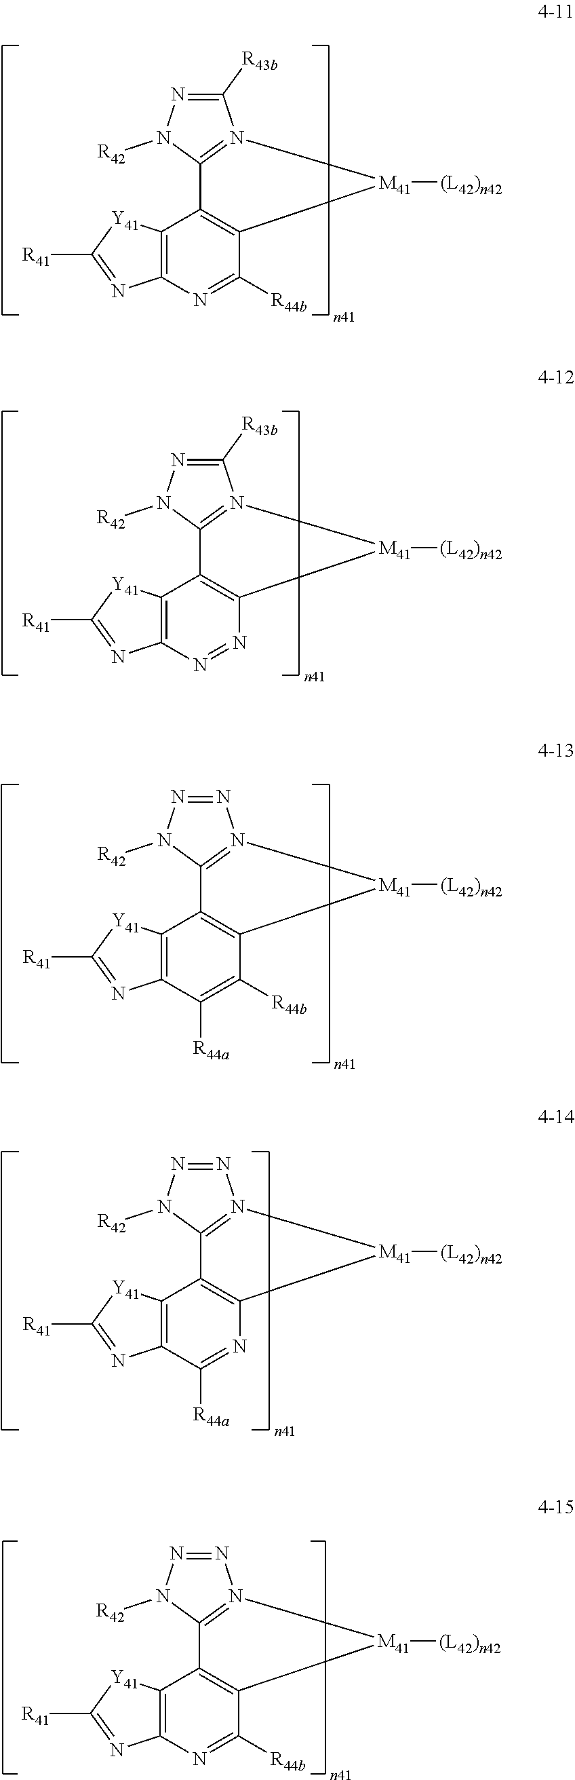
C1([R43b])=NN([R42])C2=N1[M41]([(L42)n42])C1=C2C2=C(N=C1[R44b])N=C([R41])[Y41]2.C1([R43b])=NN([R42])C2=N1[M41]([(L42)n42])C1=C2C2=C(N=N1)N=C([R41])[Y41]2.N1=NN([R42])C2=N1[M41]([(L42)n42])C1=C2C2=C(C([R44a])=C1[R44b])N=C([R41])[Y41]2.N1=NN([R42])C2=N1[M41]([(L42)n42])C1=C2C2=C(C([R44a])=N1)N=C([R41])[Y41]2.N1=NN([R42])C2=N1[M41]([(L42)n42])C1=C2C2=C(N=C1[R44b])N=C([R41])[Y41]2
